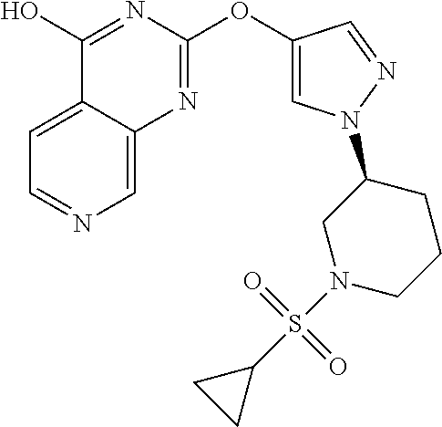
C1=C2C(=CN=C1)N=C(OC1=CN(C3CN(S(C4CC4)(=O)=O)CCC3)N=C1)N=C2O
